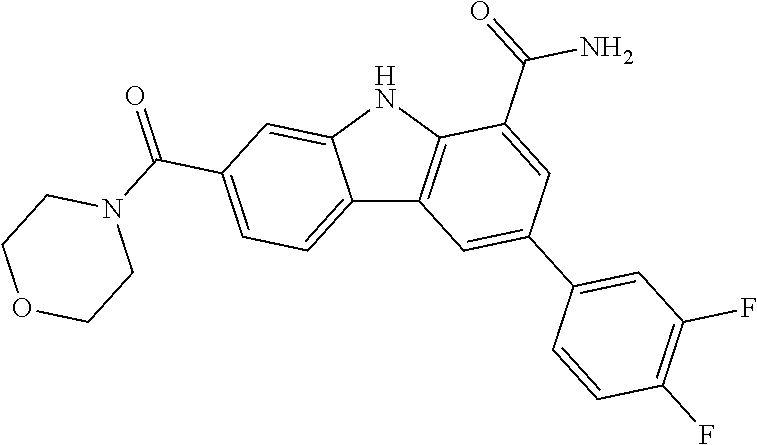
C12=CC=C(C(=O)N3CCOCC3)C=C1NC1=C2C=C(C2=CC(F)=C(F)C=C2)C=C1C(=O)N
